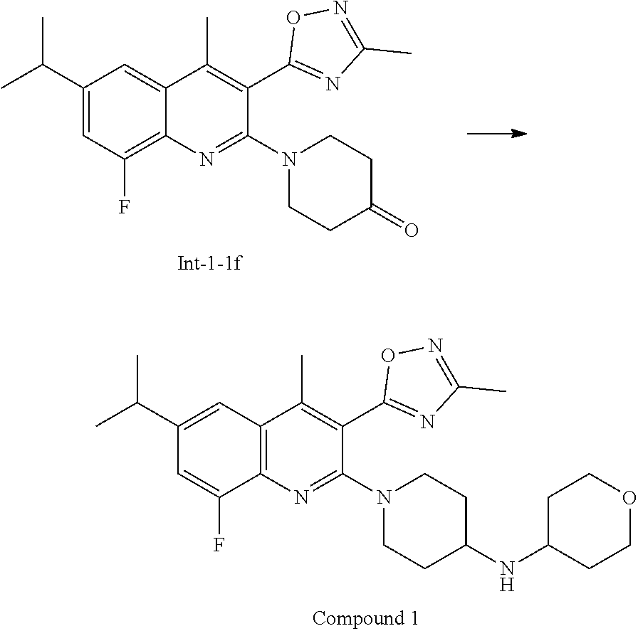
N1(C2=NC3=C(F)C=C(C(C)C)C=C3C(C)=C2C2=NC(C)=NO2)CCC(=O)CC1.N1(C2=NC3=C(C=C(C(C)C)C=C3F)C(C)=C2C2=NC(C)=NO2)CCC(NC2CCOCC2)CC1
